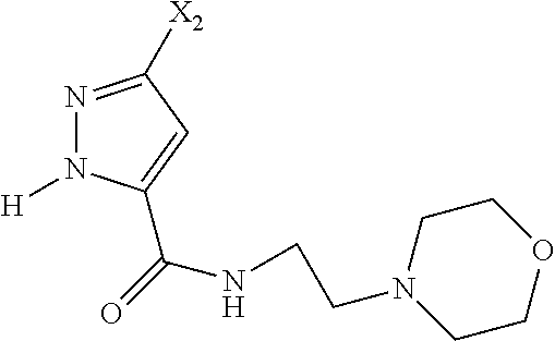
N1=C([X2])C=C(C(=O)NCCN2CCOCC2)N1[H]
